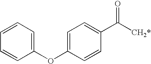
C1(OC2=CC=C(C([CH2*])=O)C=C2)=CC=CC=C1
